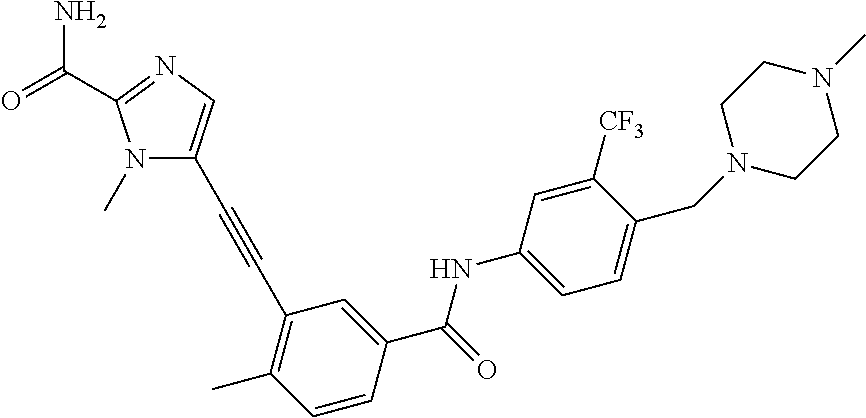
N1(C)C(C#CC2=C(C)C=CC(C(NC3=CC=C(CN4CCN(C)CC4)C([CF3])=C3)=O)=C2)=CN=C1C(N)=O
